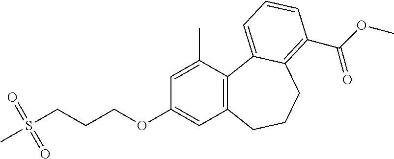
C12=C(C(C)=CC(OCCCS(=O)(=O)C)=C1)C1=CC=CC(C(=O)OC)=C1CCC2
